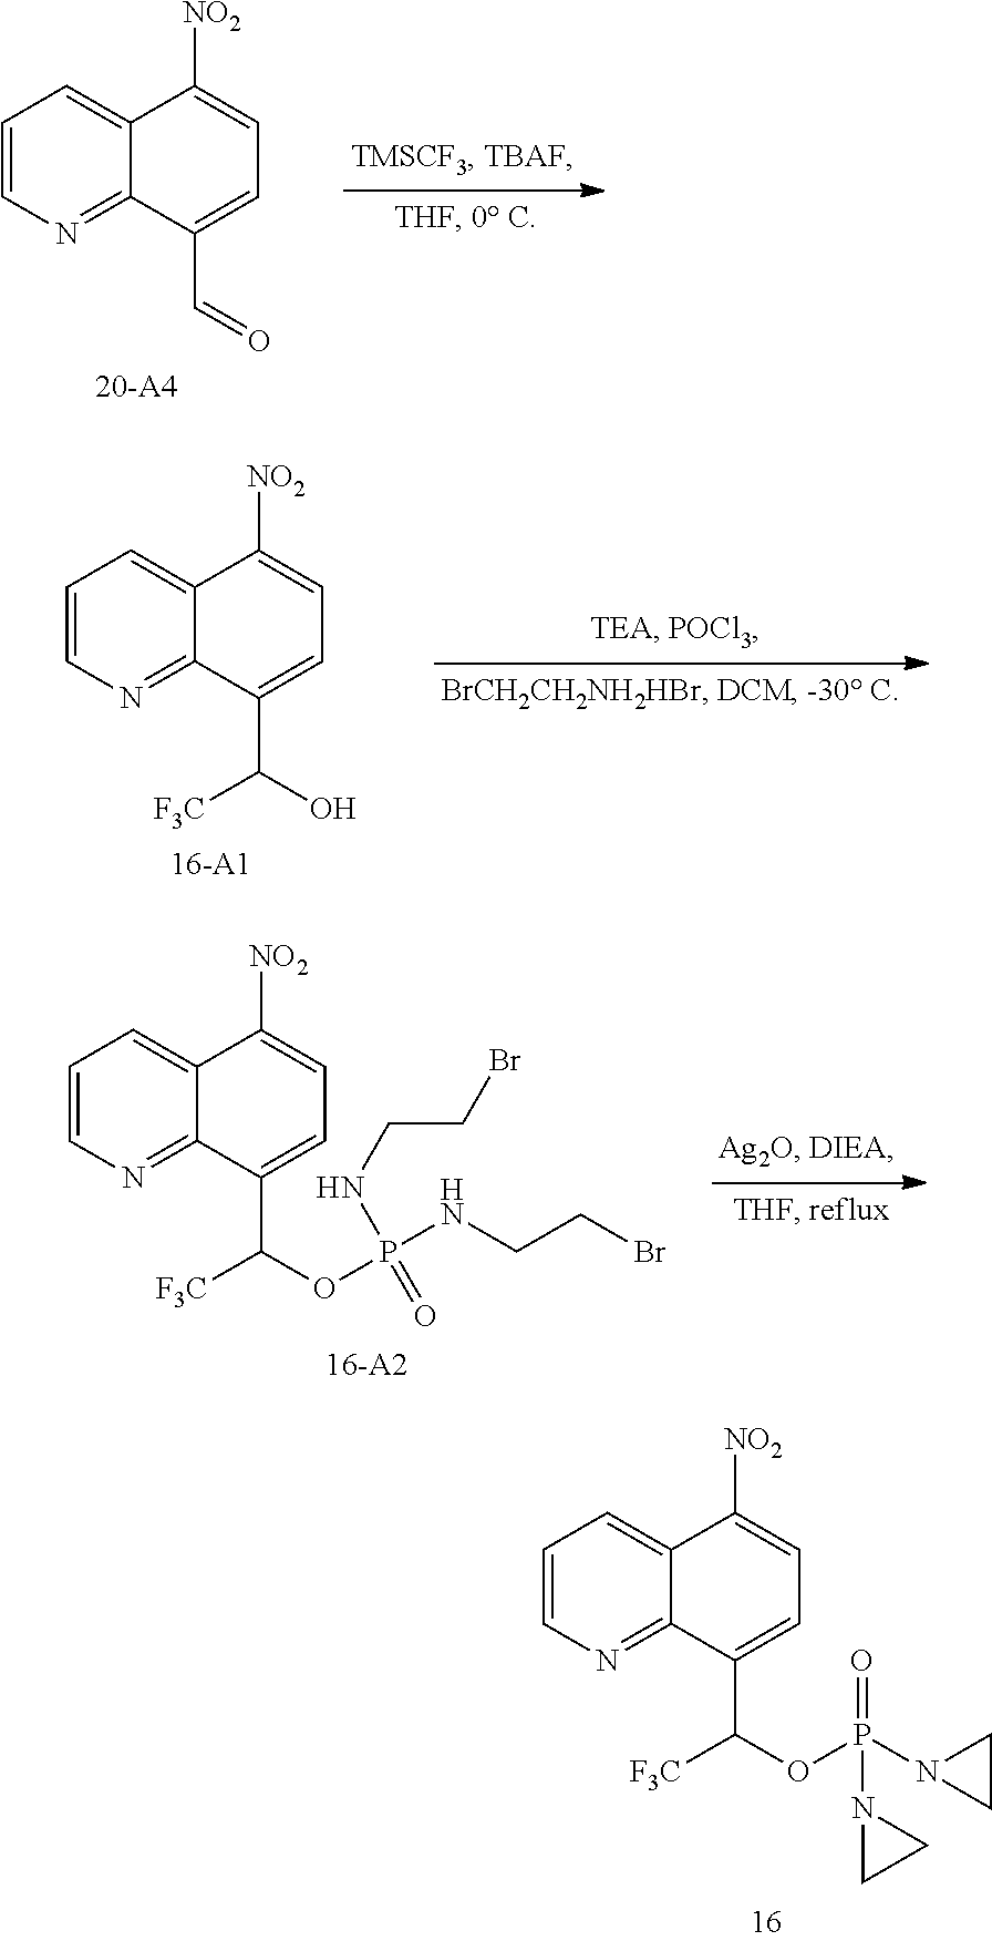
C1=CN=C2C(=C1)C([NO2])=CC=C2C=O.C1=CN=C2C(=C1)C([NO2])=CC=C2C([F3C])O.C1=CN=C2C(=C1)C([NO2])=CC=C2C([F3C])OP(NCCBr)(NCCBr)=O.C1=CN=C2C(=C1)C([NO2])=CC=C2C([F3C])OP(N1CC1)(=O)N1CC1
